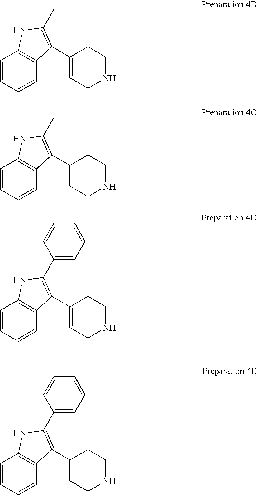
C1=CC=CC2=C1NC(C)=C2C1=CCNCC1.C1=CC=CC2=C1NC(C)=C2C1CCNCC1.C1=CC=CC2=C1NC(C1=CC=CC=C1)=C2C1=CCNCC1.C1=CC=CC2=C1NC(C1=CC=CC=C1)=C2C1CCNCC1
